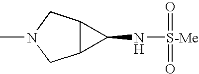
C12C(CN(C)C1)C2N[S-Me](=O)=O
